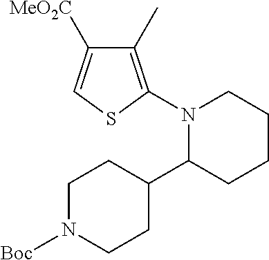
C1([MeO2C])=CSC(N2C(C3CCN([Boc])CC3)CCCC2)=C1C
